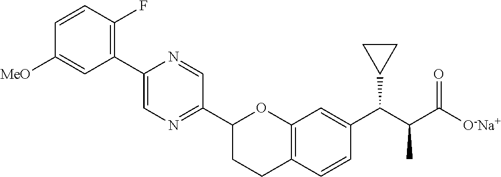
C1=CC(F)=C(C2=CN=C(C3CCC4=C(O3)C=C(C(C(C([O-Na+])=O)C)C3CC3)C=C4)C=N2)C=C1[MeO]
